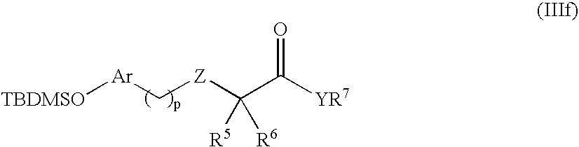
[Z](C(C([YR7])=O)([R5])[R6])C[Ar][TBDMSO]
